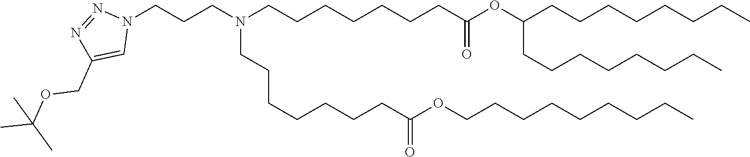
C(C(=O)OCCCCCCCCC)CCCCCCN(CCCN1N=NC(COC(C)(C)C)=C1)CCCCCCCC(=O)OC(CCCCCCCC)CCCCCCCC
